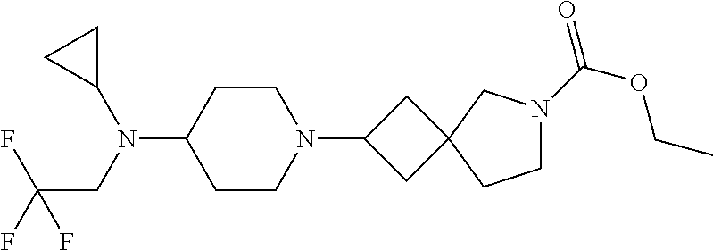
C1CC(N(CC(F)(F)F)C2CC2)CCN1C1CC2(C1)CN(C(=O)OCC)CC2
